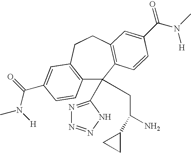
C12=C(CCC3=C(C1(C1=NN=NN1)CC(N)C1CC1)C=CC(C(N(C)[H])=O)=C3)C=C(C(=O)N([H])C)C=C2
